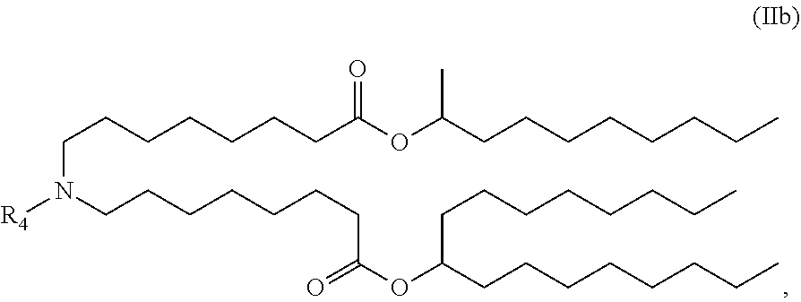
C(C(OC(CCCCCCCC)CCCCCCCC)=O)CCCCCCN([R4])CCCCCCCC(OC(CCCCCCCC)C)=O
